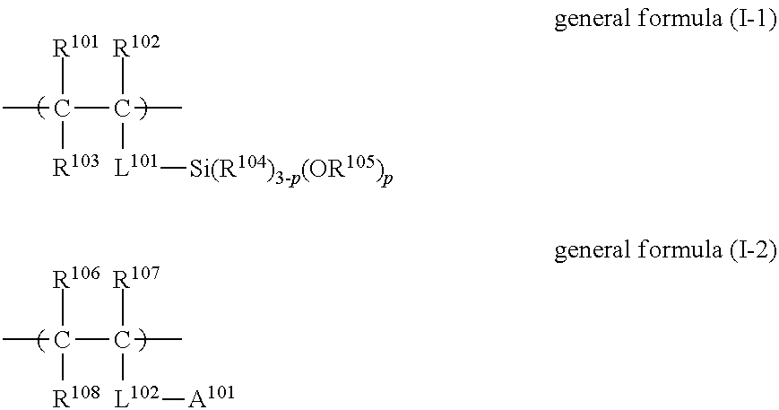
[R101]C(C([R102])([L101][Si(R104)3-p(OR105)p])C)([R103])C.[R106]C(C([R107])([L102][A101])C)([R108])C
